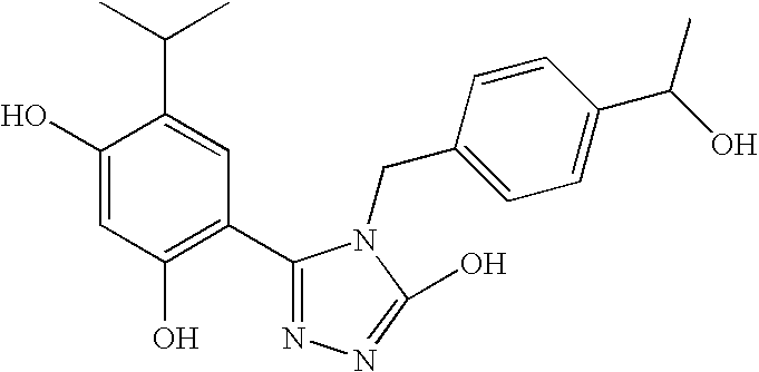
C1(O)=CC(O)=C(C2=NN=C(O)N2CC2=CC=C(C(O)C)C=C2)C=C1C(C)C
